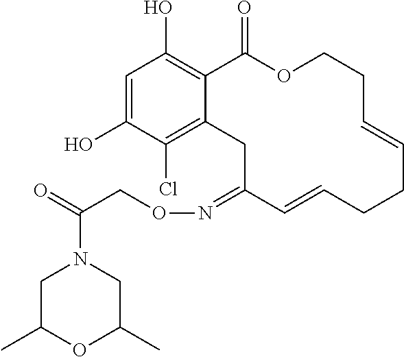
C1=C(O)C(Cl)=C2C(=C1O)C(=O)OCCC=CCCC=CC(=NOCC(=O)N1CC(C)OC(C)C1)C2
